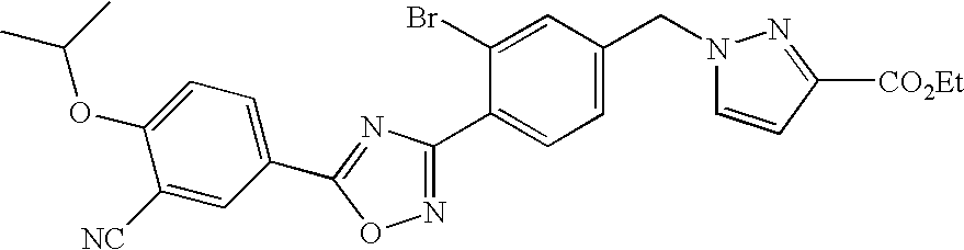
C1=C(CN2C=CC([CO2Et])=N2)C=C(Br)C(C2=NOC(C3=CC=C(OC(C)C)C([NC])=C3)=N2)=C1
